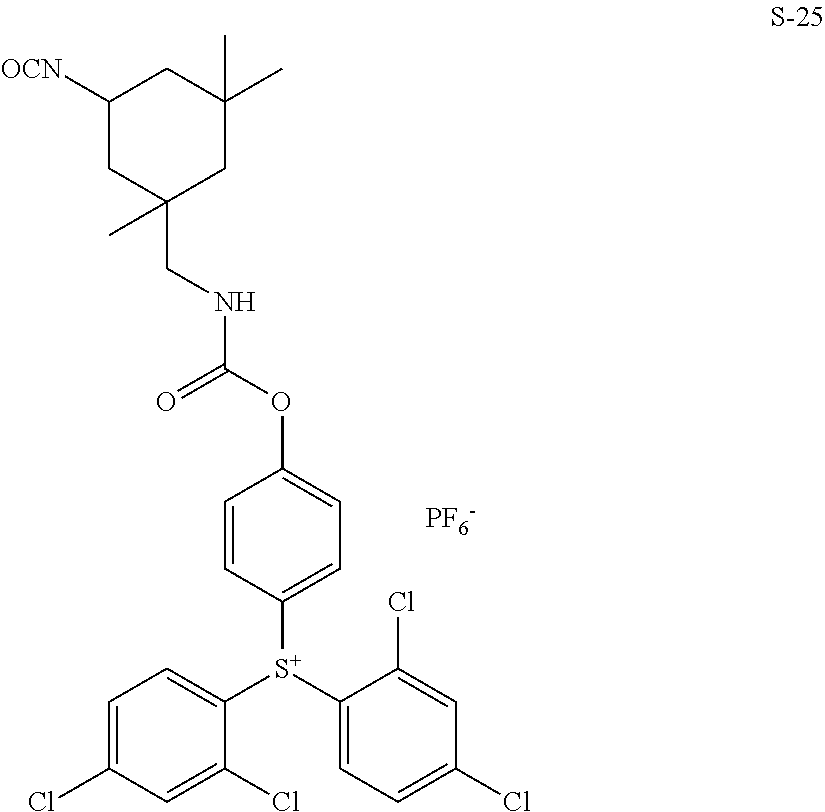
C1=C(Cl)C=C(Cl)C([S+](C2=CC=C(Cl)C=C2Cl)C2=CC=C(OC(NCC3(C)CC(C)(C)CC([OCN])C3)=O)C=C2)=C1.[PF6-]
